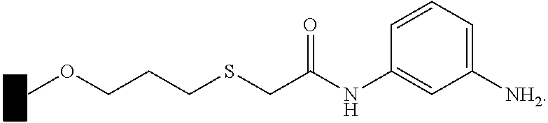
C1=CC=C([NH2])C=C1NC(CSCCCOC)=O
